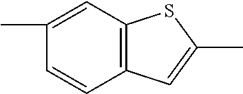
C1(C)=CC2=C(C=C1)C=C(C)S2
